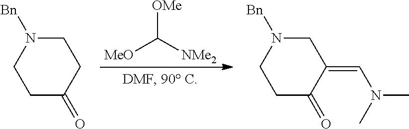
[MeO]C([NMe2])[OMe].C1N([Bn])CCC(=O)C1.C1N([Bn])CCC(=O)C1=CN(C)C
